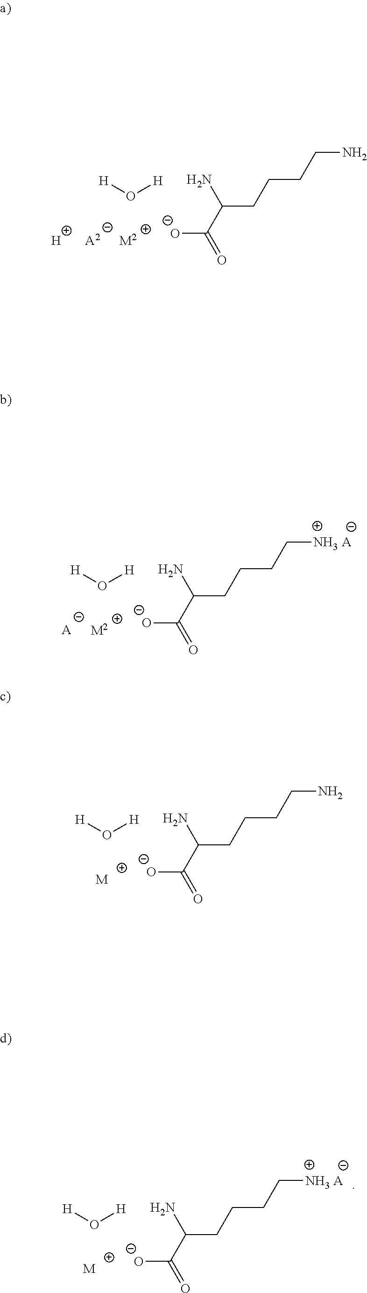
O([H])[H].[O-]C(C(N)CCCCN)=O.[H].[A2].[M2].O([H])[H].[O-]C(C(N)CCCC[NH3 A])=O.[A].[M2].O([H])[H].[O-]C(C(N)CCCCN)=O.[M].O([H])[H].[O-]C(C(N)CCCC[NH3 A])=O.[M]
